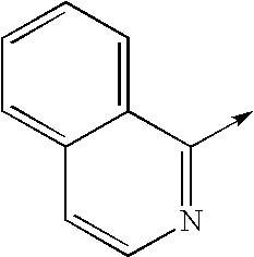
C1=C2C(=CC=C1)C(->C)=NC=C2
